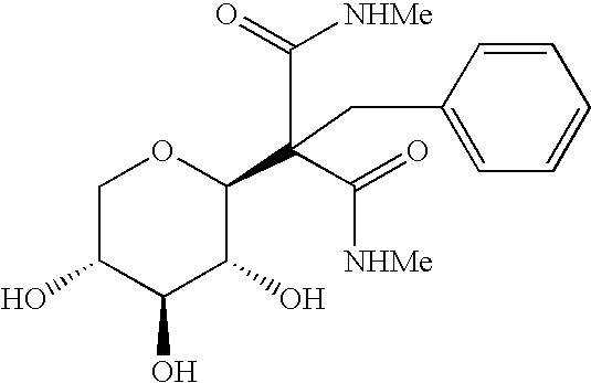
C1=CC(CC(C2C(O)C(O)C(O)CO2)(C([NHMe])=O)C(=O)[NHMe])=CC=C1
